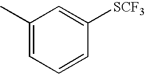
C1(C)=CC=CC([SCF3])=C1
